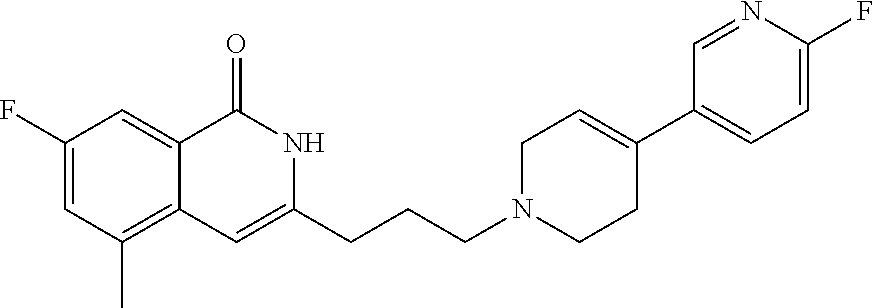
C1(F)=CC(C)=C2C(=C1)C(=O)NC(CCCN1CCC(C3=CC=C(F)N=C3)=CC1)=C2
